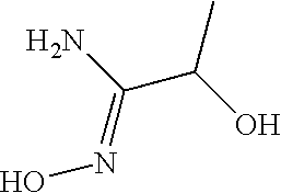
C(=NO)(C(O)C)N
